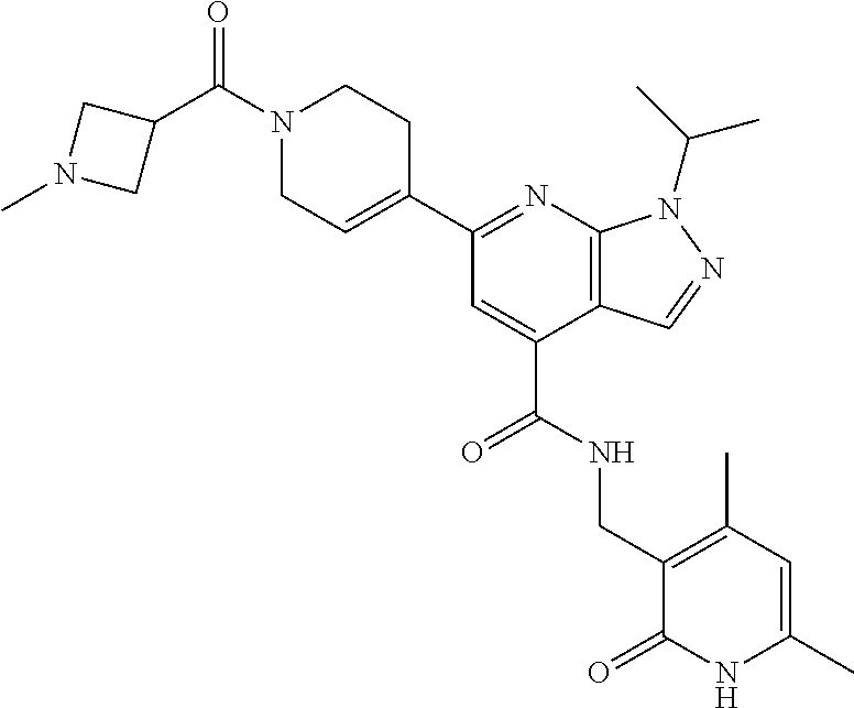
C1(C2=NC3=C(C(C(NCC4=C(C)C=C(C)NC4=O)=O)=C2)C=NN3C(C)C)=CCN(C(C2CN(C)C2)=O)CC1
